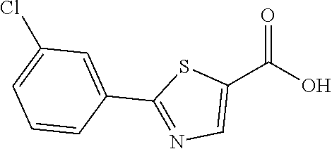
C1(C(O)=O)=CN=C(C2=CC(Cl)=CC=C2)S1
